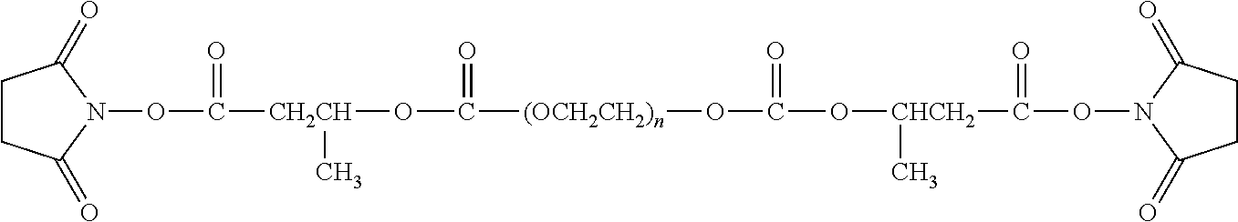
[(OCH2CH2)n](OC(O[CHCH2](C(ON1C(=O)CCC1=O)=O)C)=O)C(O[CH2CH](C(ON1C(=O)CCC1=O)=O)C)=O
